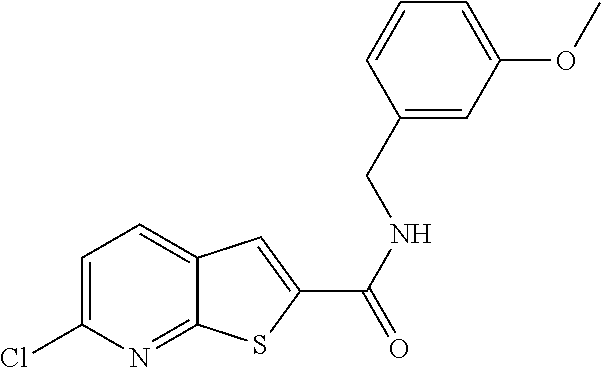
C12=CC=C(Cl)N=C1SC(C(NCC1=CC(OC)=CC=C1)=O)=C2
